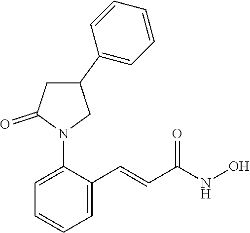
C1=CC=C(C=CC(NO)=O)C(N2CC(C3=CC=CC=C3)CC2=O)=C1
